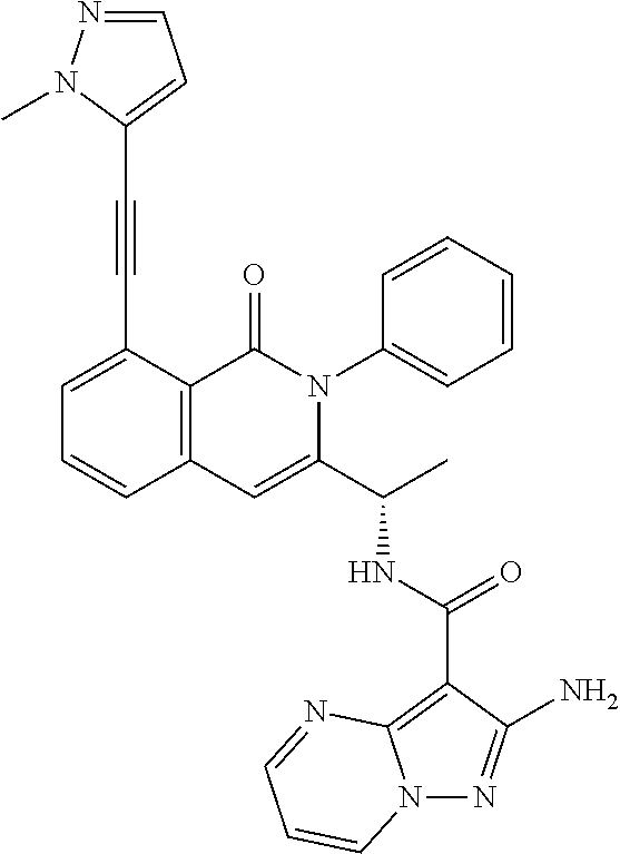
N12N=C(N)C(C(NC(C3=CC4=C(C(=O)N3C3=CC=CC=C3)C(C#CC3=CC=NN3C)=CC=C4)C)=O)=C1N=CC=C2
